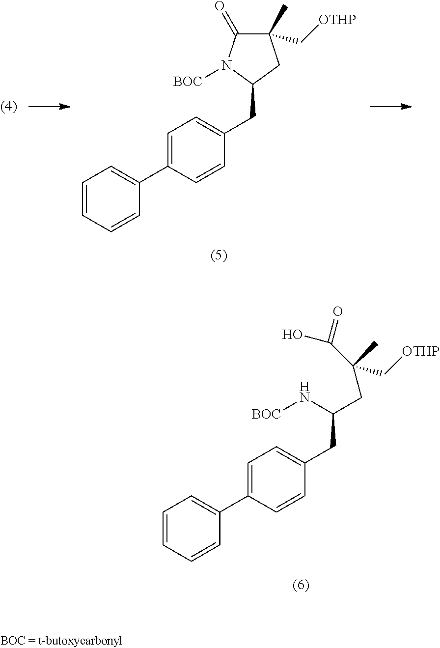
C1=CC=CC(C2=CC=C(CC3CC(C)(C[OTHP])C(=O)N3[BOC])C=C2)=C1.C1=CC=CC(C2=CC=C(CC(CC(C(=O)O)(C[OTHP])C)N[BOC])C=C2)=C1
